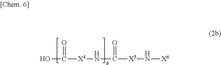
OC([X4]NC([X5]N[X6])=O)=O
